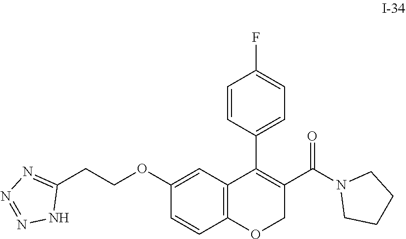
C1CN(C(C2=C(C3=CC=C(F)C=C3)C3=C(OC2)C=CC(OCCC2=NN=NN2)=C3)=O)CC1
